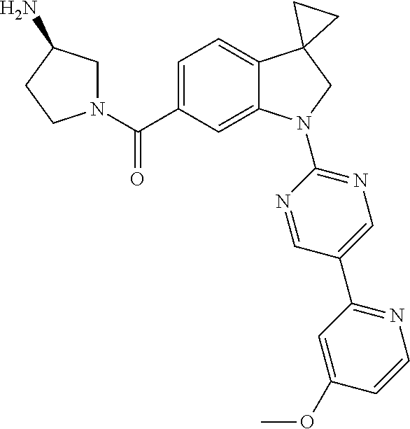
N1(C(C2=CC=C3C(=C2)N(C2=NC=C(C4=NC=CC(OC)=C4)C=N2)CC32CC2)=O)CC(N)CC1
